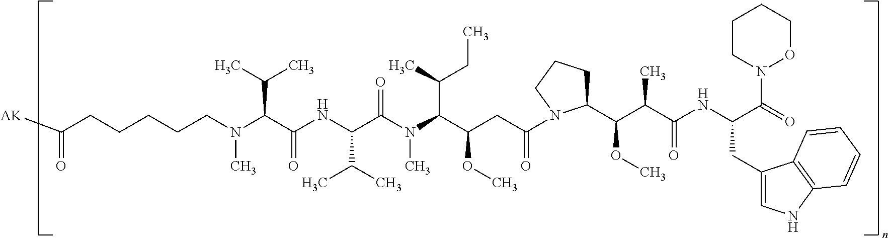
N(C)(C(C(NC(C(N(C(C(CC(=O)N1C(C(C(C(NC(CC2=CNC3=C2C=CC=C3)C(=O)N2OCCCC2)=O)C)OC)CCC1)OC)C(C)CC)C)=O)C(C)C)=O)C(C)C)CCCCCC([AK])=O
